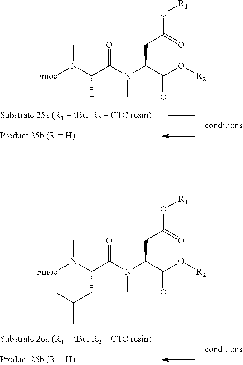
N(C)(C(C(N(C)[Fmoc])C)=O)C(C(=O)O[R2])CC(O[R1])=O.N(C)(C(C(N(C)[Fmoc])CC(C)C)=O)C(C(=O)O[R2])CC(O[R1])=O
